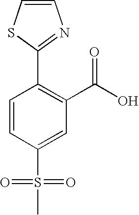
C1=CC(S(=O)(=O)C)=CC(C(O)=O)=C1C1=NC=CS1
